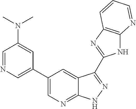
C1=NC=C(C2=CN=C3C(=C2)C(C2=NC4=C(N2)N=CC=C4)=NN3)C=C1N(C)C
